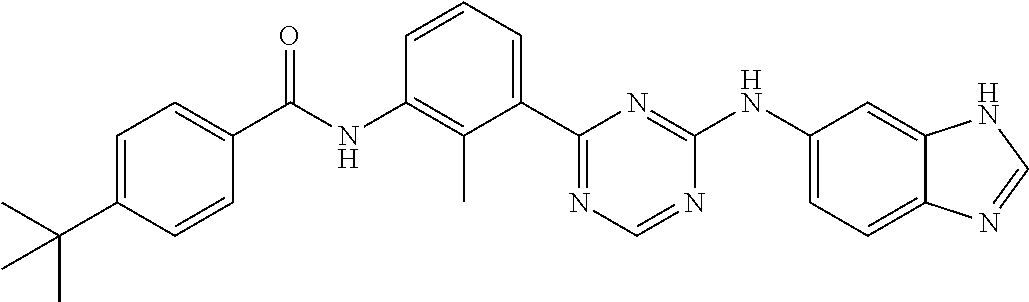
N(C1=C(C)C(C2=NC=NC(NC3=CC=C4C(=C3)NC=N4)=N2)=CC=C1)C(=O)C1=CC=C(C(C)(C)C)C=C1
